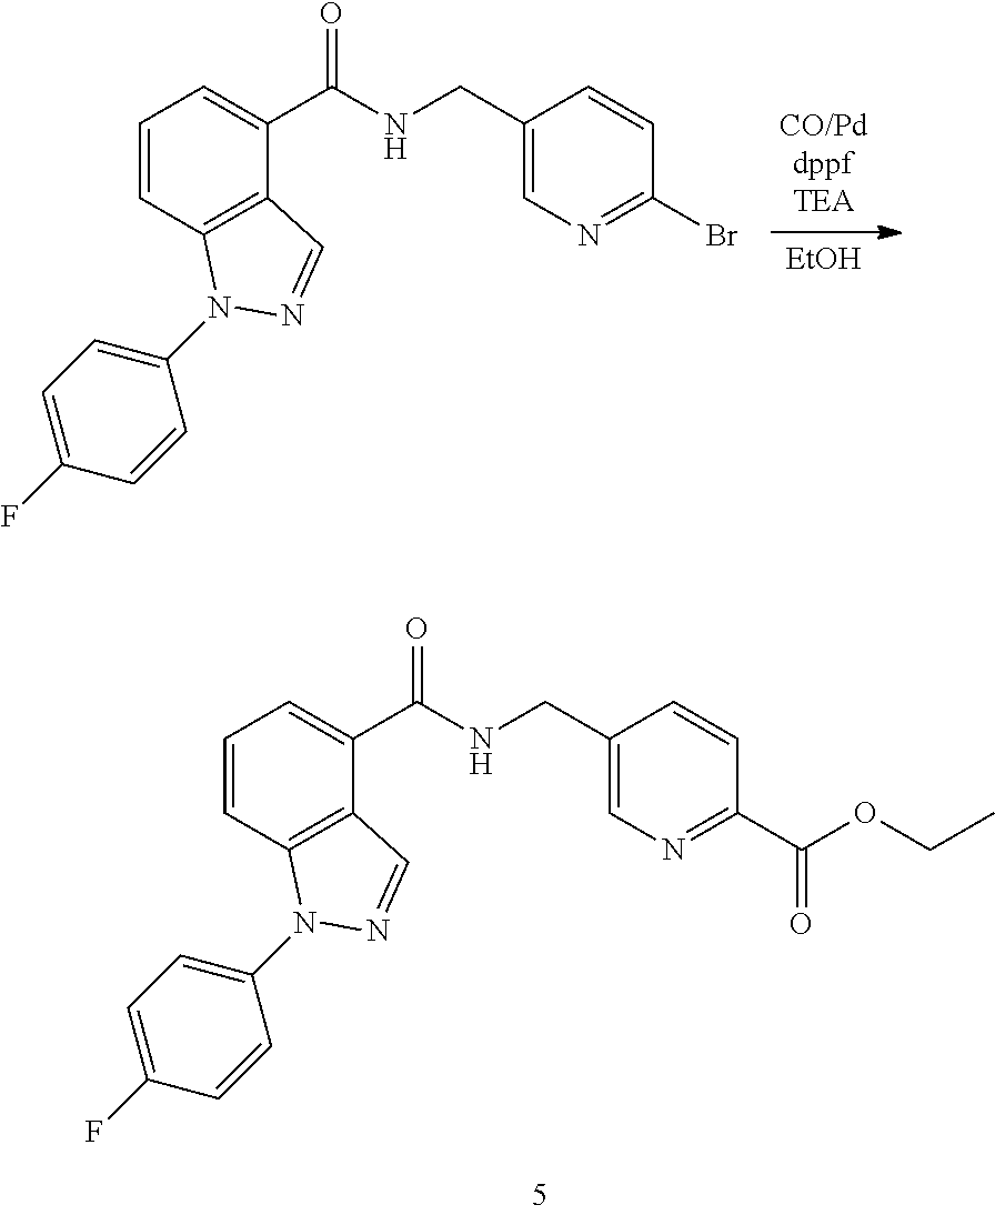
C1=CC2=C(C(C(NCC3=CN=C(C(OCC)=O)C=C3)=O)=C1)C=NN2C1=CC=C(F)C=C1.[EtOH].C1=CC2=C(C(C(NCC3=CN=C(Br)C=C3)=O)=C1)C=NN2C1=CC=C(F)C=C1
